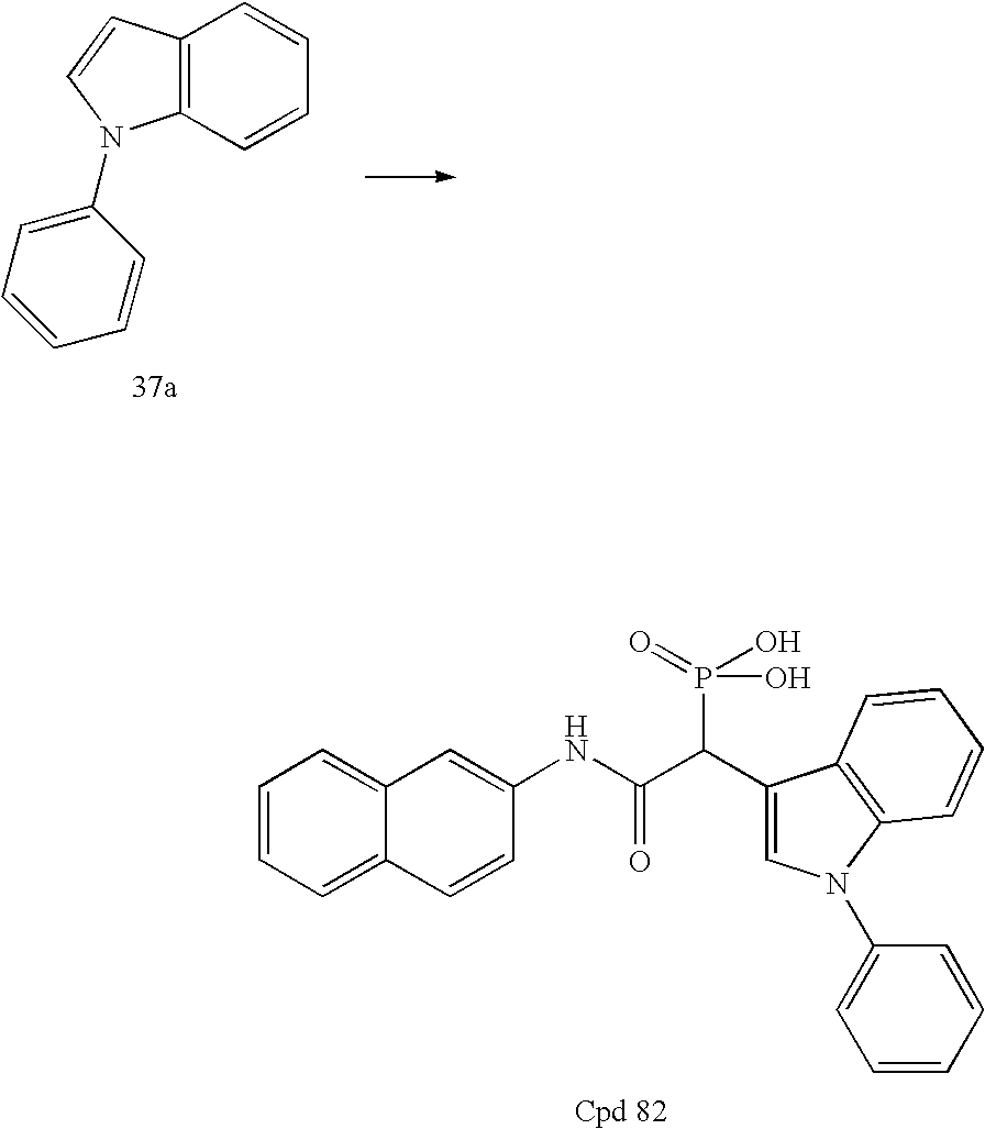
C12=C(C=CC=C1)N(C1=CC=CC=C1)C=C2.C1=CC=C2C(=C1)C=C(NC(C(C1=CN(C3=CC=CC=C3)C3=C1C=CC=C3)P(=O)(O)O)=O)C=C2
